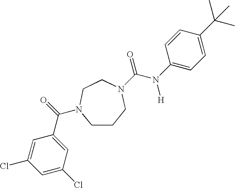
C1CCN(C(=O)N([H])C2=CC=C(C(C)(C)C)C=C2)CCN1C(=O)C1=CC(Cl)=CC(Cl)=C1
